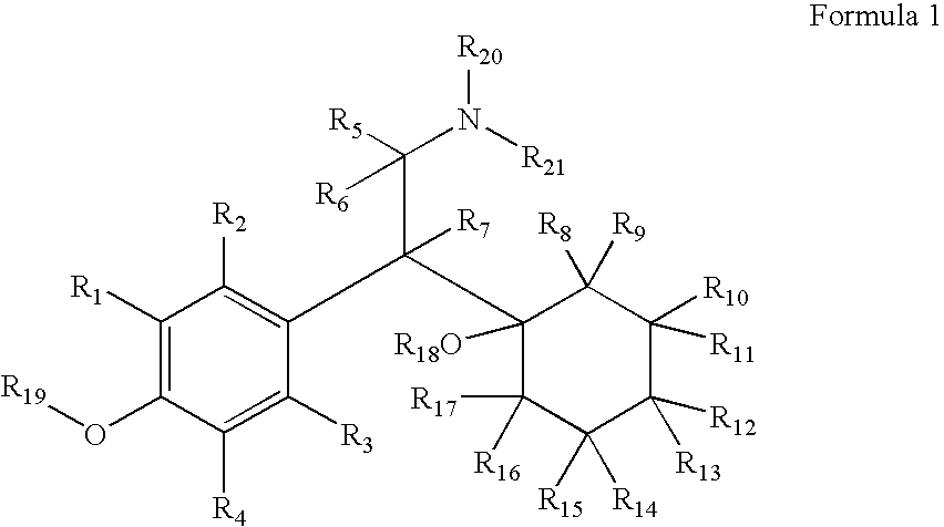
C1([R1])=C(O[R19])C([R4])=C([R3])C(C(C2([R18O])C([R17])([R16])C([R14])([R15])C([R12])([R13])C([R10])([R11])C2([R8])[R9])(C([R5])(N([R21])[R20])[R6])[R7])=C1[R2]
